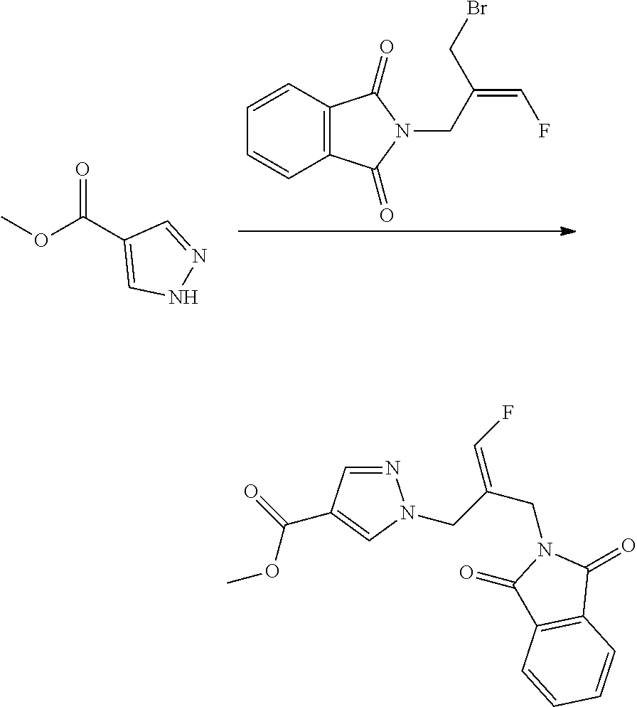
C12=C(C=CC=C1)C(=O)N(CC(CBr)=CF)C2=O.O=C(C1=CNN=C1)OC.N1=CC(C(=O)OC)=CN1CC(CN1C(=O)C2=C(C1=O)C=CC=C2)=CF
